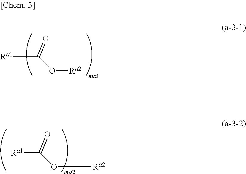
[Ra1]C(O[Ra2])=O.[Ra1]C(O[Ra2])=O
